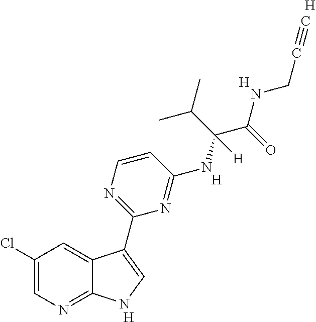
C1(Cl)=CN=C2C(=C1)C(C1=NC=CC(NC(C(=O)NCC#C)(C(C)C)[H])=N1)=CN2.[H].[H].[H].[H]
